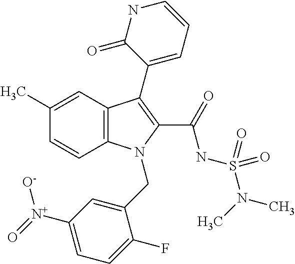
C12=C(C=C(C)C=C1)C(C1=CC=CNC1=O)=C(C(=O)NS(N(C)C)(=O)=O)N2CC1=CC([N+]([O-])=O)=CC=C1F
